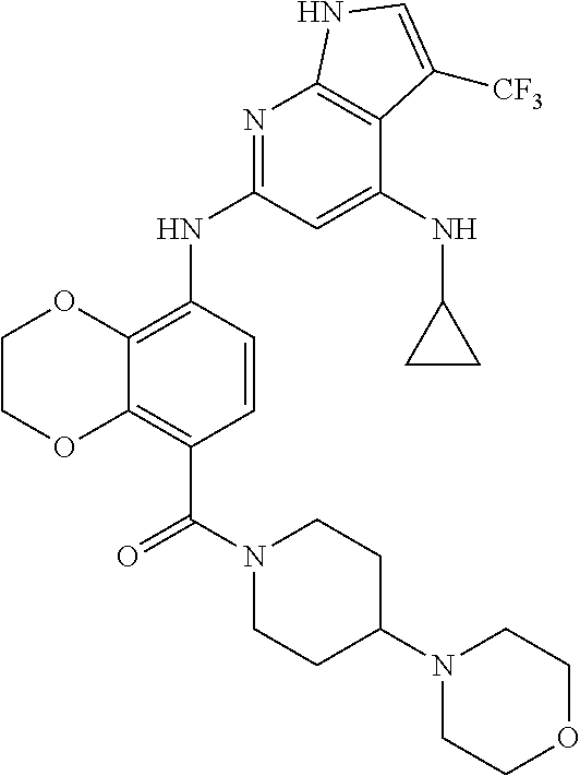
C1COC2=C(C(N3CCC(N4CCOCC4)CC3)=O)C=CC(NC3=NC4=C(C(NC5CC5)=C3)C([CF3])=CN4)=C2O1
